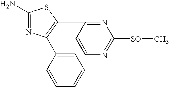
C1=C(C2=C(C3=NC([SO]C)=NC=C3)SC(N)=N2)C=CC=C1
